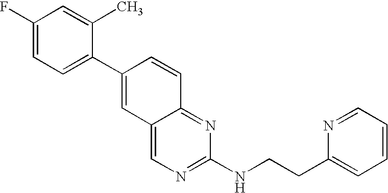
C1(C2=CC3=CN=C(NCCC4=CC=CC=N4)N=C3C=C2)=CC=C(F)C=C1C
